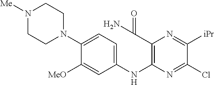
C1([MeO])=CC(NC2=C(C(N)=O)N=C([iPr])C(Cl)=N2)=CC=C1N1CCN([Me])CC1
